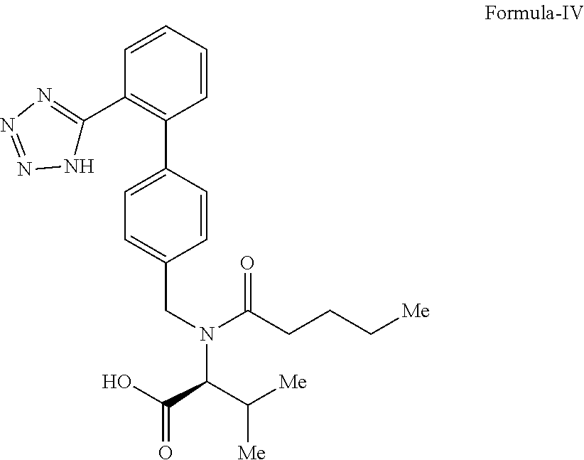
C1=CC=CC(C2=CC=C(CN(C(C([Me])[Me])C(O)=O)C(CCC[Me])=O)C=C2)=C1C1=NN=NN1
